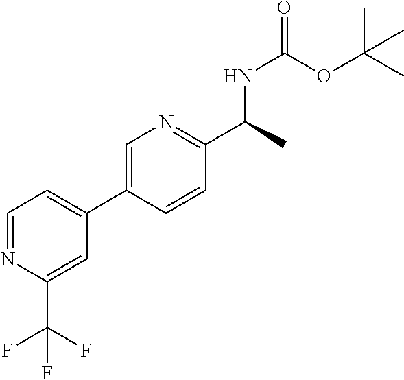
C1=C(C2=CC=NC(C(F)(F)F)=C2)C=CC(C(NC(OC(C)(C)C)=O)C)=N1
